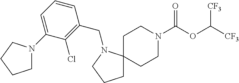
C1C2(N(CC3=C(Cl)C(N4CCCC4)=CC=C3)CC1)CCN(C(OC([CF3])[CF3])=O)CC2
